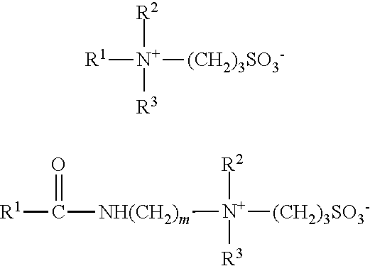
[R1][N+]([R2])([R3])[(CH2)3SO3-].[R1]C([NH(CH2)m][N+]([R2])([R3])[(CH2)3SO3-])=O
